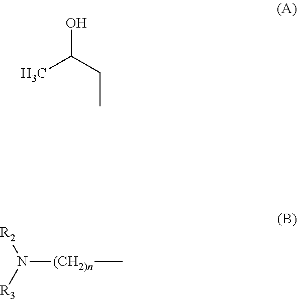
CC(CC)O.[R2]N([R3])[(CH2)n]C
